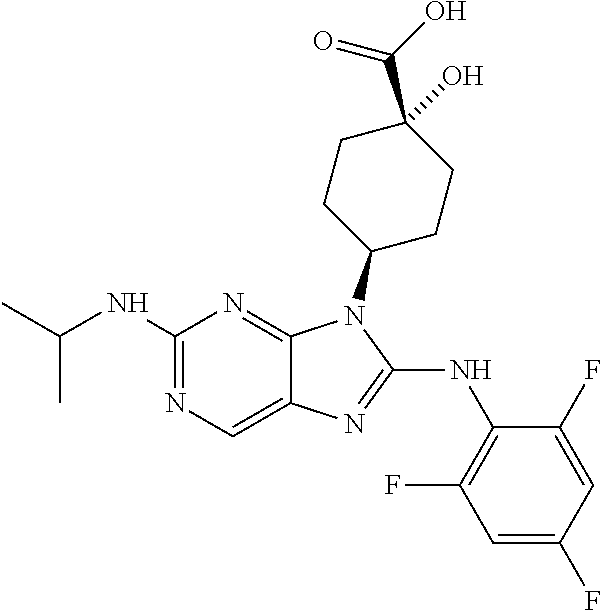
C1(NC(C)C)=NC=C2C(=N1)N(C1CCC(C(O)=O)(O)CC1)C(NC1=C(F)C=C(F)C=C1F)=N2
